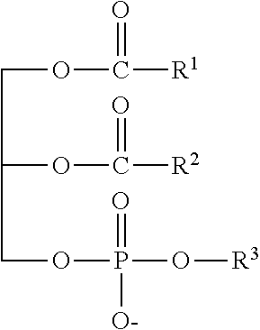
C(C(OC(=O)[R2])COP(O[R3])(=O)[O-])OC(=O)[R1]
